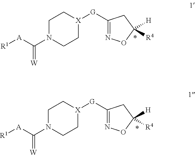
C1N(C([A][R1])=[W])CC[X]([G]C2=NOC([R4])([H])C2)C1.C1N(C([A][R1])=[W])CC[X]([G]C2=NOC([R4])([H])C2)C1
